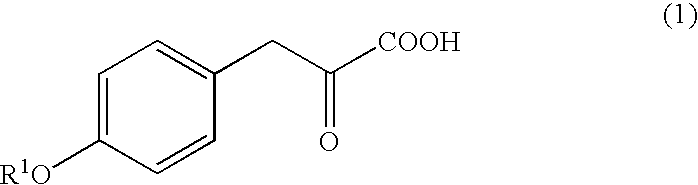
[R1O]C1=CC=C(CC([COOH])=O)C=C1
